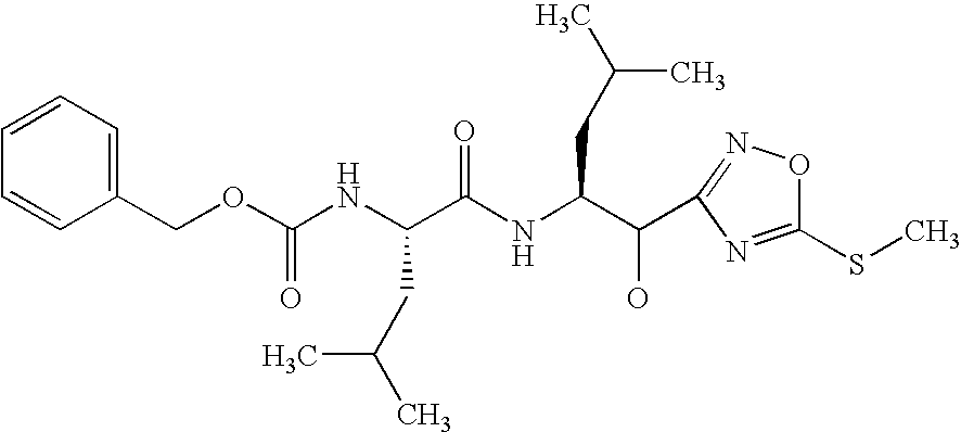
C1=CC=C(COC(NC(C(NC(C(O)C2=NOC(SC)=N2)CC(C)C)=O)CC(C)C)=O)C=C1
